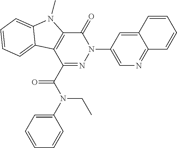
C1(=O)C2=C(C(C(N(C3=CC=CC=C3)CC)=O)=NN1C1=CN=C3C(=C1)C=CC=C3)C1=CC=CC=C1N2C
